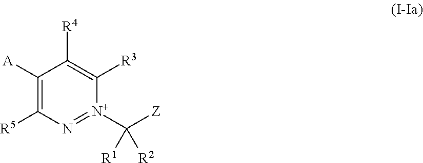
C1([A])=C([R5])N=[N+](C([Z])([R1])[R2])C([R3])=C1[R4]
